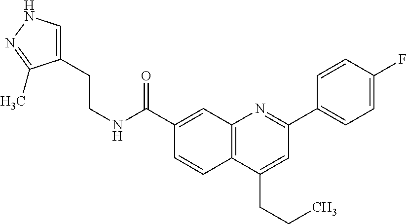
C1(C(NCCC2=CNN=C2C)=O)=CC2=C(C=C1)C(CCC)=CC(C1=CC=C(F)C=C1)=N2
